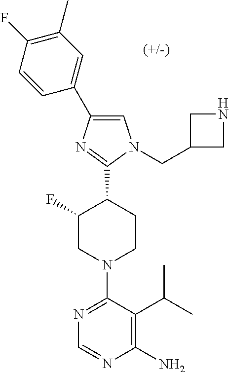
C1(F)=C(C)C=C(C2=CN(CC3CNC3)C(C3C(F)CN(C4=NC=NC(N)=C4C(C)C)CC3)=N2)C=C1
